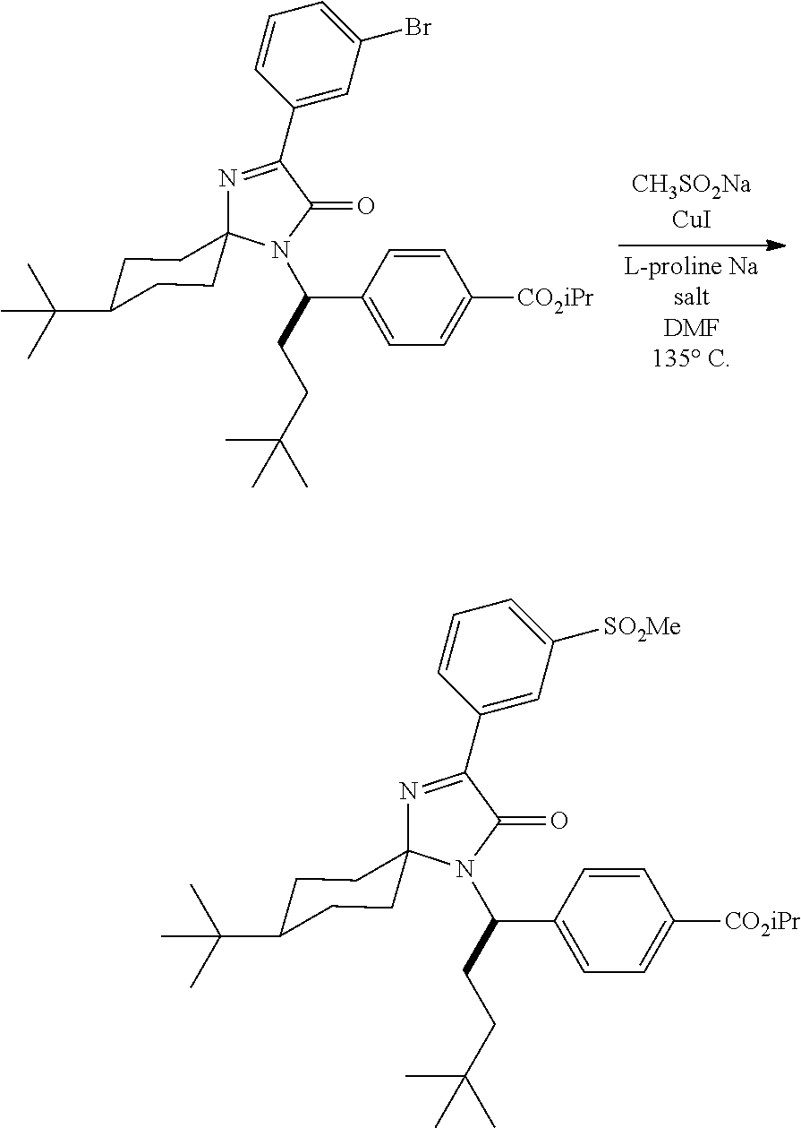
N1=C(C2=CC(Br)=CC=C2)C(=O)N(C(CCC(C)(C)C)C2=CC=C([CO2iPr])C=C2)C12CCC(C(C)(C)C)CC2.N1=C(C2=CC([SO2Me])=CC=C2)C(=O)N(C(CCC(C)(C)C)C2=CC=C([CO2iPr])C=C2)C12CCC(C(C)(C)C)CC2
